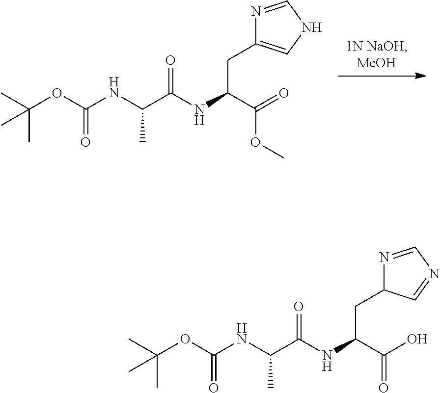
C(NC(C(=O)OC)CC1=CNC=N1)(C(NC(OC(C)(C)C)=O)C)=O.C(NC(C(O)=O)CC1N=CN=C1)(C(NC(OC(C)(C)C)=O)C)=O
